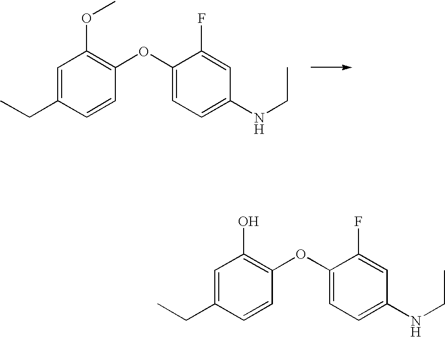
C1=C(CC)C=CC(OC2=CC=C(NCC)C=C2F)=C1OC.C1=C(CC)C=CC(OC2=CC=C(NCC)C=C2F)=C1O
